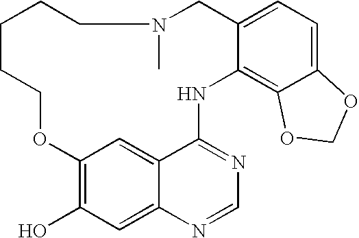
C12=CC=C3C(=C1NC1=NC=NC4=CC(O)=C(C=C14)OCCCCCN(C)C2)OCO3
